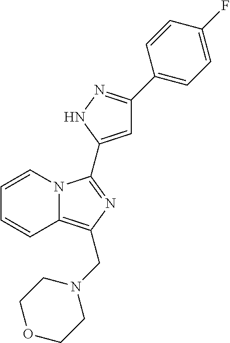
C1=C(C2=NC(CN3CCOCC3)=C3N2C=CC=C3)NN=C1C1=CC=C(F)C=C1
